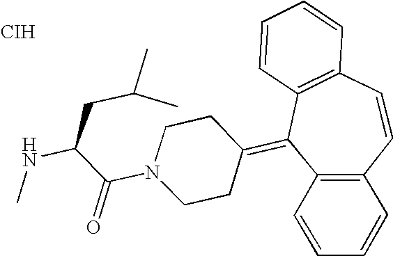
C(N1CCC(=C2C3=C(C=CC4=C2C=CC=C4)C=CC=C3)CC1)(C(NC)CC(C)C)=O.[CIH]
